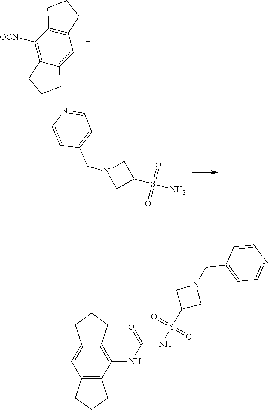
C1([OCN])=C2C(=CC3=C1CCC3)CCC2.C1N(CC2=CC=NC=C2)CC1S(N)(=O)=O.C12=C(NC(=O)NS(C3CN(CC4=CC=NC=C4)C3)(=O)=O)C3=C(C=C1CCC2)CCC3
